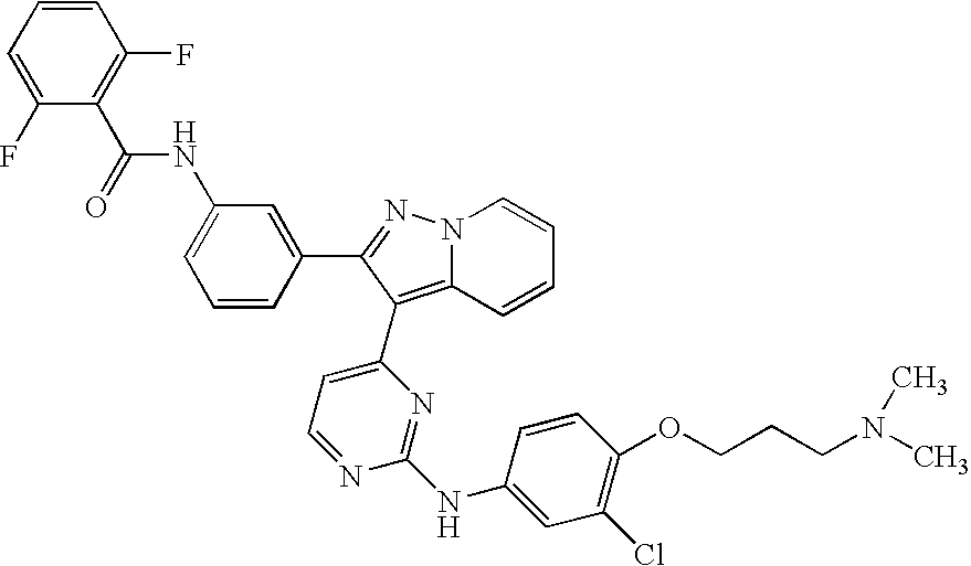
C1=CC(F)=C(C(=O)NC2=CC=CC(C3=NN4C(=C3C3=CC=NC(NC5=CC(Cl)=C(OCCCN(C)C)C=C5)=N3)C=CC=C4)=C2)C(F)=C1
